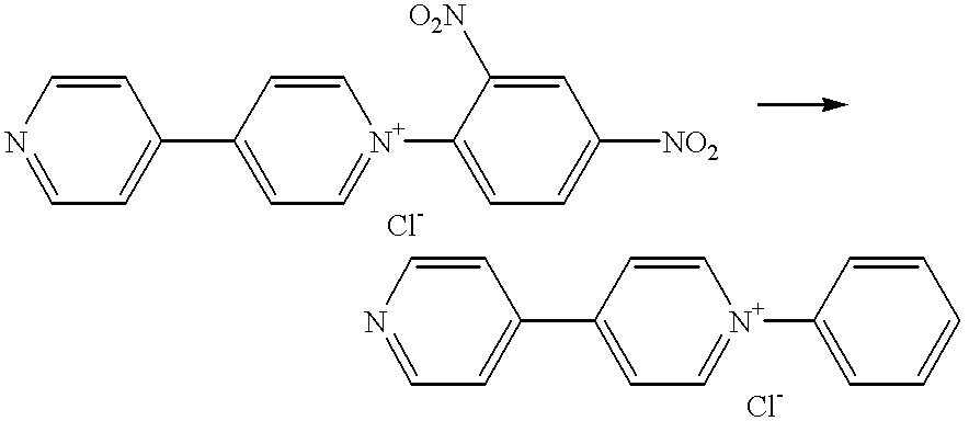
C1=NC=CC(C2=CC=[N+](C3=CC=C([NO2])C=C3[O2N])C=C2)=C1.C1=NC=CC(C2=CC=[N+](C3=CC=CC=C3)C=C2)=C1
